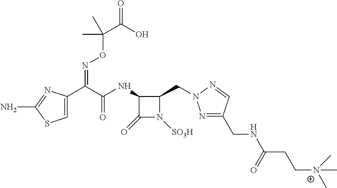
C1=C(C(C(NC2C(=O)N([SO3H])C2CN2N=C(CNC(CC[N+](C)(C)C)=O)C=N2)=O)=NOC(C(=O)O)(C)C)N=C(N)S1
